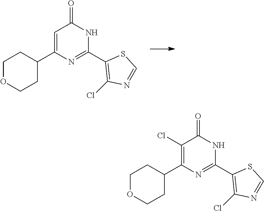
C1=C(C2CCOCC2)N=C(C2=C(Cl)N=CS2)NC1=O.C1(Cl)=C(C2CCOCC2)N=C(C2=C(Cl)N=CS2)NC1=O
